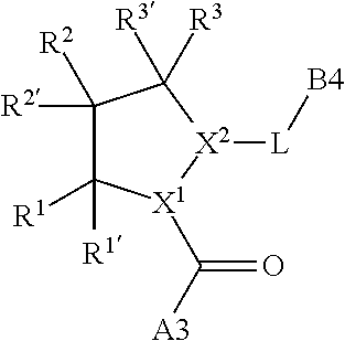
C1([R2])([R2])C([R1])([R1])[X1](C([A3])=O)[X2]([L][B4])C1([R3])[R3]
